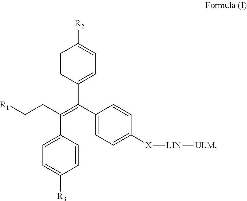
C1=CC(C(C2=CC=C([X][LIN][ULM])C=C2)=C(C2=CC=C([R3])C=C2)CC[R1])=CC=C1[R2]
